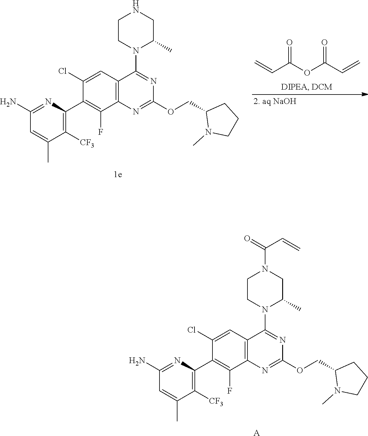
C1(Cl)=CC2=C(C(F)=C1C1=C([CF3])C(C)=CC(N)=N1)N=C(OCC1N(C)CCC1)N=C2N1C(C)CN(C(C=C)=O)CC1.[A].C1(Cl)=CC2=C(C(F)=C1C1=C([CF3])C(C)=CC(N)=N1)N=C(OCC1N(C)CCC1)N=C2N1C(C)CNCC1.C=CC(OC(C=C)=O)=O
